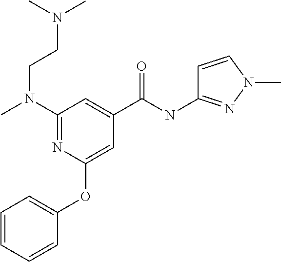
C1(N(C)CCN(C)C)=NC(OC2=CC=CC=C2)=CC(C(NC2=NN(C)C=C2)=O)=C1
